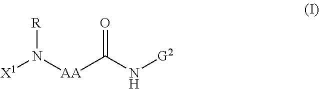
[X1]N([AA]C(N[G2])=O)[R]
